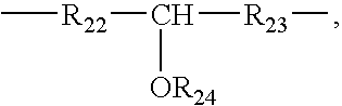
C[R22]C([OR24])[R23]C
